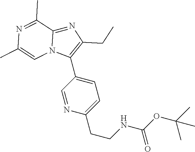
O(C(NCCC1=CC=C(C2=C(CC)N=C3N2C=C(C)N=C3C)C=N1)=O)C(C)(C)C
